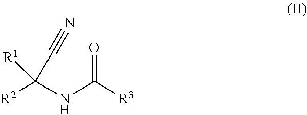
[R2]C(NC([R3])=O)([R1])C#N
